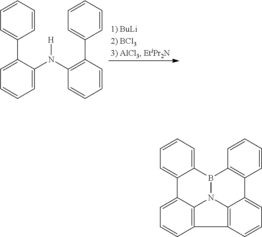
C1(C2=CC=CC=C2N(C2=C(C3=CC=CC=C3)C=CC=C2)[H])=CC=CC=C1.C12=CC=CC=C1B1N3C4=C(C=CC=C24)C2=C3C(=CC=C2)C2=C1C=CC=C2
